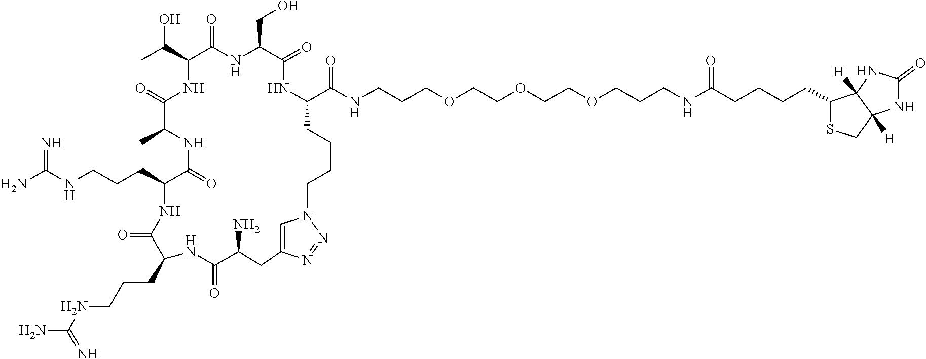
N(CCCC1C(=O)NC(CCCNC(N)=N)C(=O)NC(C)C(=O)NC(C(C)O)C(=O)NC(CO)C(=O)NC(C(NCCCOCCOCCOCCCNC(CCCCC2SCC3([H])C2([H])NC(=O)N3)=O)=O)CCCCN2C=C(CC(N)C(=O)N1)N=N2)C(N)=N
